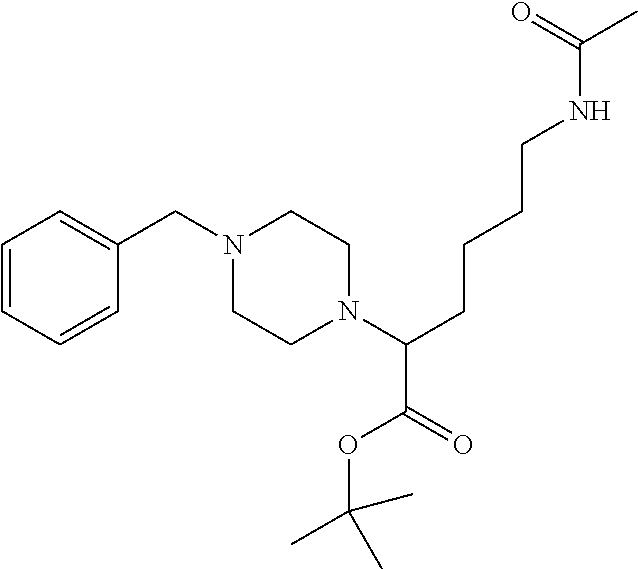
C1=CC=CC(CN2CCN(C(CCCCNC(C)=O)C(=O)OC(C)(C)C)CC2)=C1
